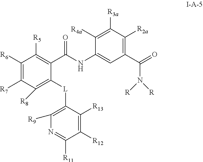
C1(C(NC2=CC(C(=O)N([R])[R])=C([R2a])C([R3a])=C2[R4a])=O)=C([R5])C([R6])=C([R7])C([R8])=C1[L]C1=C([R9])N=C([R11])C([R12])=C1[R13]
